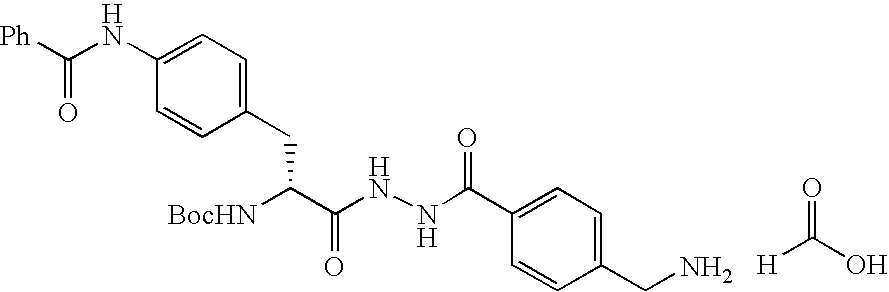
[BocHN]C(C(NNC(C1=CC=C(CN)C=C1)=O)=O)CC1=CC=C(NC([Ph])=O)C=C1.C(=O)(O)[H]
